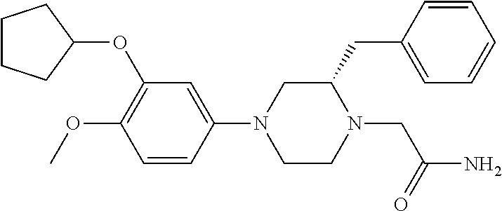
C1CCC(OC2=C(OC)C=CC(N3CCN(CC(N)=O)C(CC4=CC=CC=C4)C3)=C2)C1
